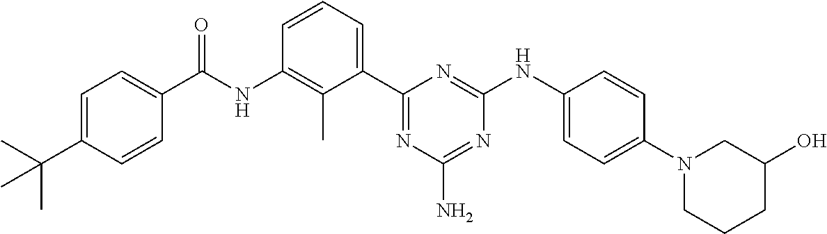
N(C1=C(C)C(C2=NC(N)=NC(NC3=CC=C(N4CCCC(O)C4)C=C3)=N2)=CC=C1)C(=O)C1=CC=C(C(C)(C)C)C=C1
